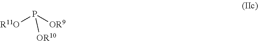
[R11O]P([OR9])[OR10]
